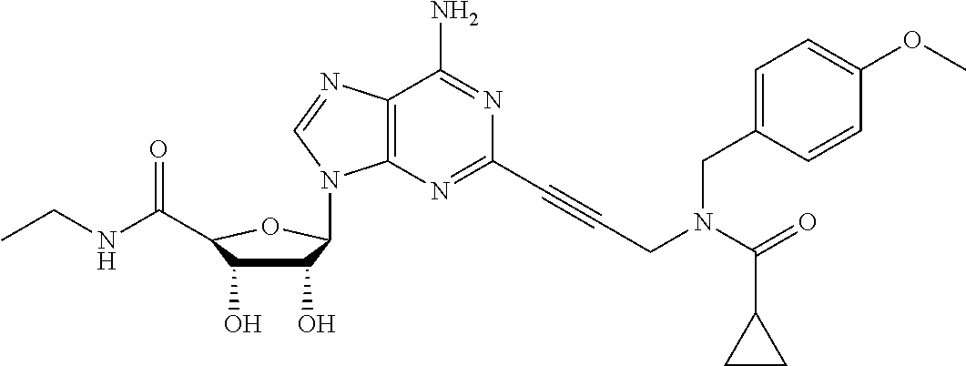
C1(O)C(O)C(C(NCC)=O)OC1N1C2=C(C(N)=NC(C#CCN(CC3=CC=C(OC)C=C3)C(=O)C3CC3)=N2)N=C1
